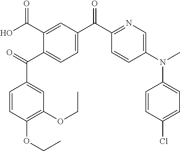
C1(C(C2=CC=C(C(C3=NC=C(N(C)C4=CC=C(Cl)C=C4)C=C3)=O)C=C2C(O)=O)=O)=CC(OCC)=C(OCC)C=C1
